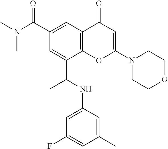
C1(C(N(C)C)=O)=CC2=C(C(C(NC3=CC(F)=CC(C)=C3)C)=C1)OC(N1CCOCC1)=CC2=O
